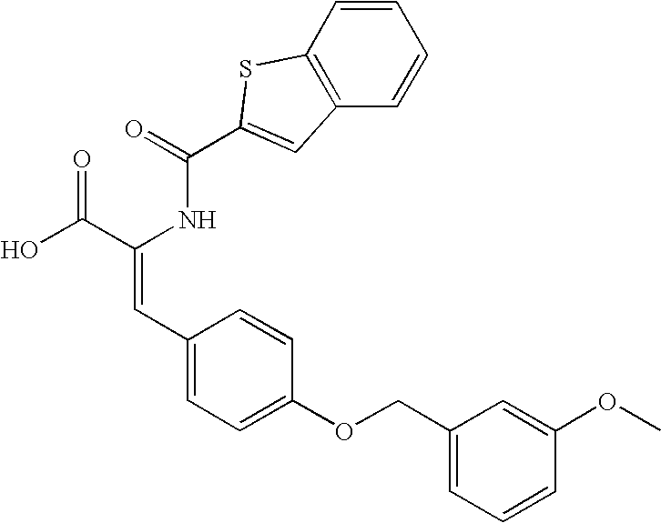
C(=O)(NC(C(O)=O)=CC1=CC=C(OCC2=CC=CC(OC)=C2)C=C1)C1=CC2=C(C=CC=C2)S1
